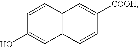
C1=CC2C(C=C1O)C=CC([COOH])=C2
